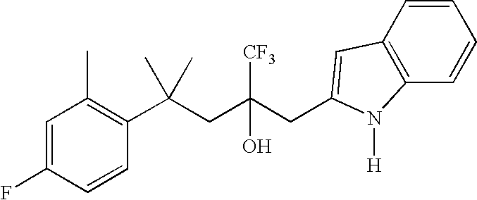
C1=CC(C(CC(CC2=CC3=C(C=CC=C3)N2[H])([CF3])O)(C)C)=C(C)C=C1F
